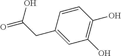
C1=CC(O)=C(O)C=C1CC(=O)O
